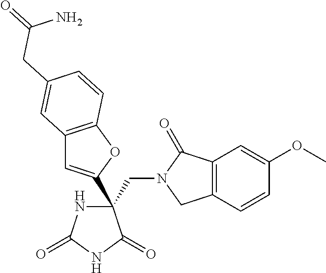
C(C1(C2=CC3=C(O2)C=CC(CC(=O)N)=C3)NC(=O)NC1=O)N1CC2=C(C1=O)C=C(OC)C=C2
